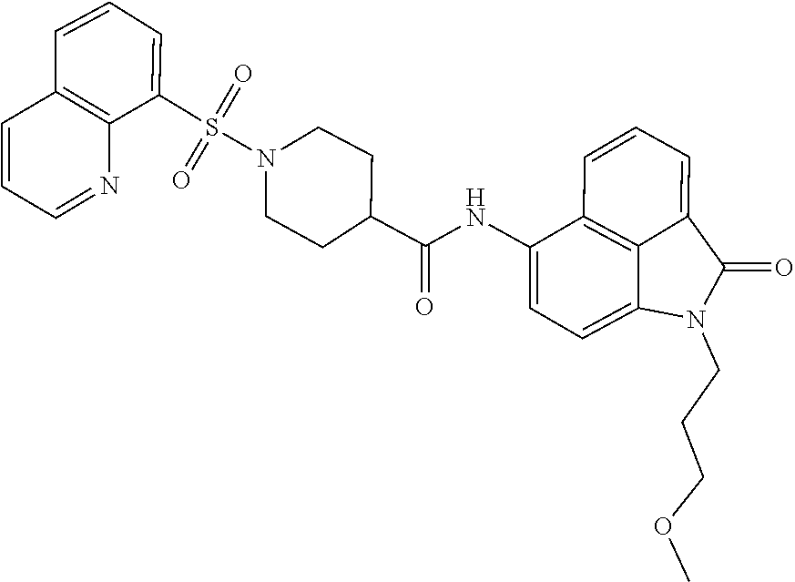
C1(C(NC2=CC=C3C4=C2C=CC=C4C(=O)N3CCCOC)=O)CCN(S(C2=CC=CC3=C2N=CC=C3)(=O)=O)CC1
